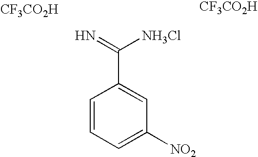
C1=CC=C([NO2])C=C1C(=N)[NH3Cl].[CF3CO2H].[CF3CO2H]
